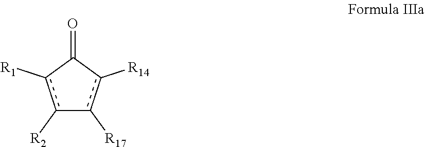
c1([R2])c([R1])C(=O)c([R14])c-1[R17]
